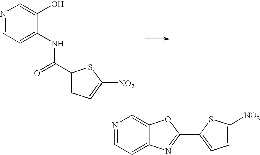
N1=CC=C(NC(C2=CC=C([NO2])S2)=O)C(O)=C1.N1=CC=C2C(=C1)OC(C1=CC=C([NO2])S1)=N2
